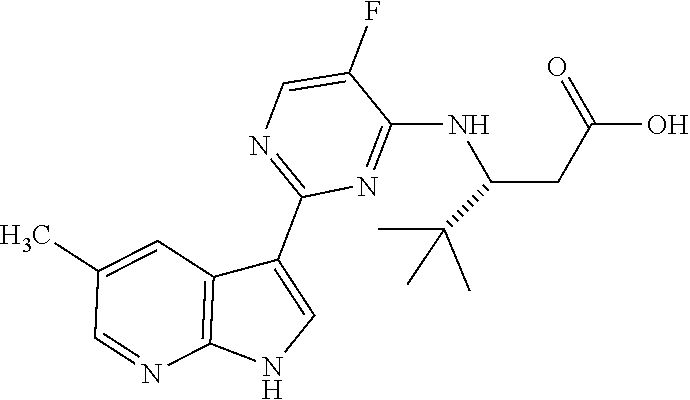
C1(NC(CC(O)=O)C(C)(C)C)=NC(C2=CNC3=C2C=C(C)C=N3)=NC=C1F
